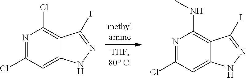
N1=C(Cl)C=C2C(=C1NC)C(I)=NN2.N1=C(Cl)C=C2C(=C1Cl)C(I)=NN2
